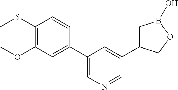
C1(C2=CN=CC(C3CB(O)OC3)=C2)=CC(OC)=C(SC)C=C1
